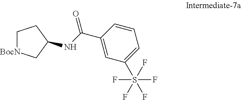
C1[BocN]CC(NC(C2=CC(S(F)(F)(F)(F)F)=CC=C2)=O)C1
